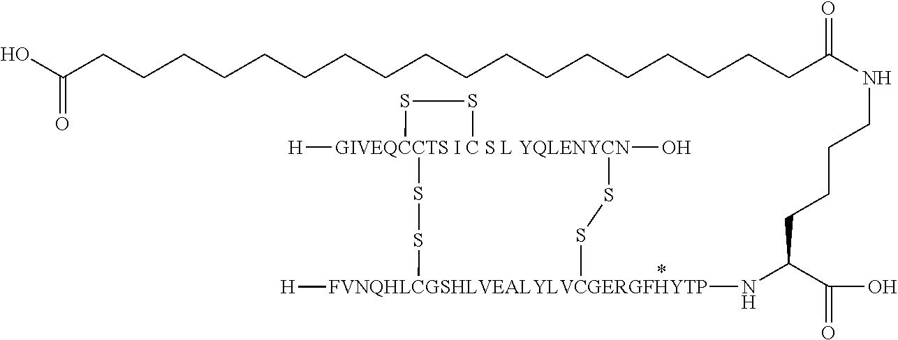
C(CCC(C(O)=O)N[FVNQHLCGSHLVEALYLVCGERGFHYTP]1([H])SS[GIVEQCCTS I C S L YQLENYCN]2([H])(O)(SS1)SS2)CNC(CCCCCCCCCCCCCCCCCCC(O)=O)=O
